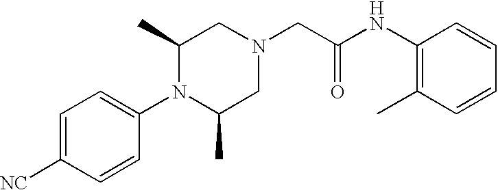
C1=C([NC])C=CC(N2C(C)CN(CC(NC3=C(C)C=CC=C3)=O)CC2C)=C1
